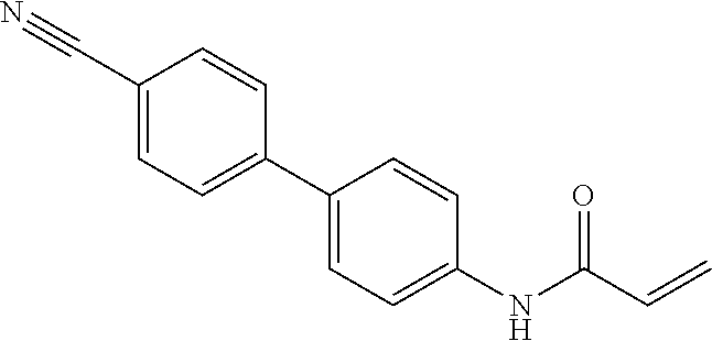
C1(NC(C=C)=O)=CC=C(C2=CC=C(C#N)C=C2)C=C1
